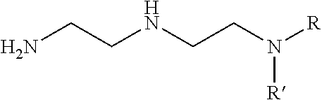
NCCNCCN([R])[R]
